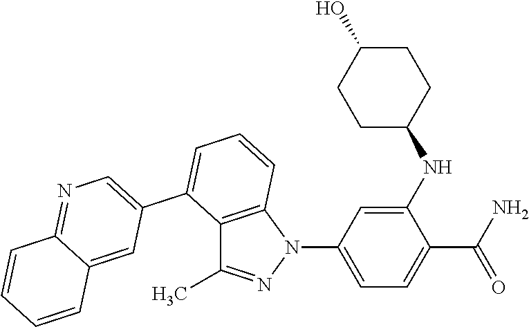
C12=C(N(C3=CC=C(C(=O)N)C(NC4CCC(O)CC4)=C3)N=C1C)C=CC=C2C1=CN=C2C(=C1)C=CC=C2
